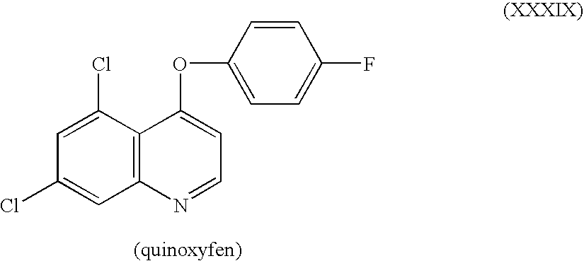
C1(Cl)=CC(Cl)=CC2=C1C(OC1=CC=C(F)C=C1)=CC=N2
